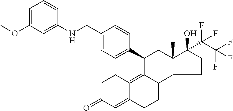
C1C(=O)C=C2C(=C3C(CC2)C2C(C)(CC3C3=CC=C(CNC4=CC(OC)=CC=C4)C=C3)C(O)(C(C(F)(F)F)(F)F)CC2)C1
